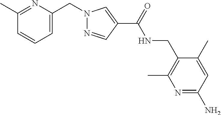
C1=CC=C(CN2N=CC(C(NCC3=C(C)N=C(N)C=C3C)=O)=C2)N=C1C
